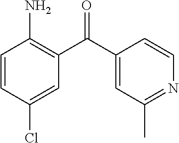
C1(N)=C(C(C2=CC(C)=NC=C2)=O)C=C(Cl)C=C1
